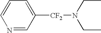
C1([CF2]N(CC)CC)=CC=CN=C1
